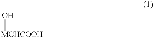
O[MCHCOOH]
